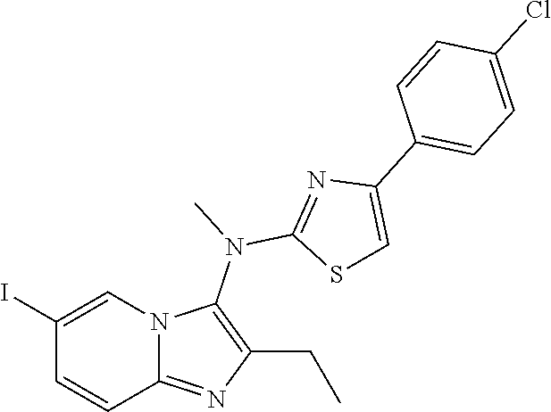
IC1=CN2C(=NC(CC)=C2N(C)C2=NC(C3=CC=C(Cl)C=C3)=CS2)C=C1
